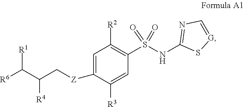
C1=C([Z]CC([R4])C([R6])[R1])C([R3])=CC(S(NC2=NC=[G]S2)(=O)=O)=C1[R2]
